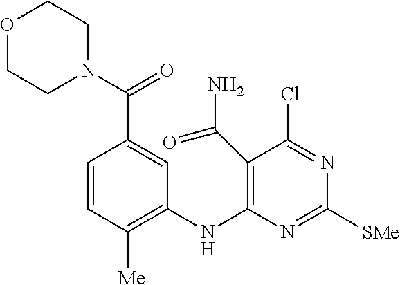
O1CCN(C(=O)C2=CC(NC3=C(C(N)=O)C(Cl)=NC([SMe])=N3)=C([Me])C=C2)CC1
